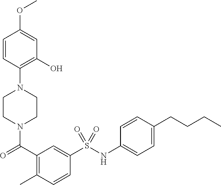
C1=CC(N2CCN(C(C3=C(C)C=CC(S(NC4=CC=C(CCCC)C=C4)(=O)=O)=C3)=O)CC2)=C(O)C=C1OC
